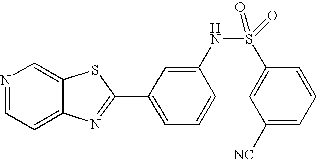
N1=CC=C2C(=C1)SC(C1=CC=CC(NS(=O)(C3=CC([NC])=CC=C3)=O)=C1)=N2
